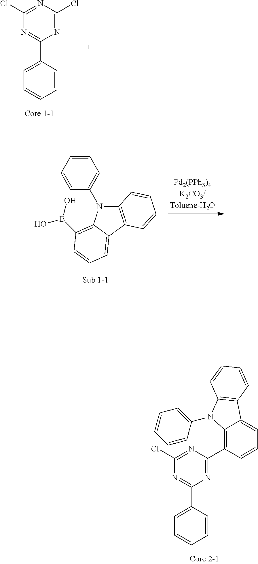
C1(C2=CC=CC=C2)=NC(Cl)=NC(Cl)=N1.C12=C(C3=CC=CC(B(O)O)=C3N1C1=CC=CC=C1)C=CC=C2.C1(C2=CC=CC=C2)=NC(Cl)=NC(C2=C3C(=CC=C2)C2=C(N3C3=CC=CC=C3)C=CC=C2)=N1
